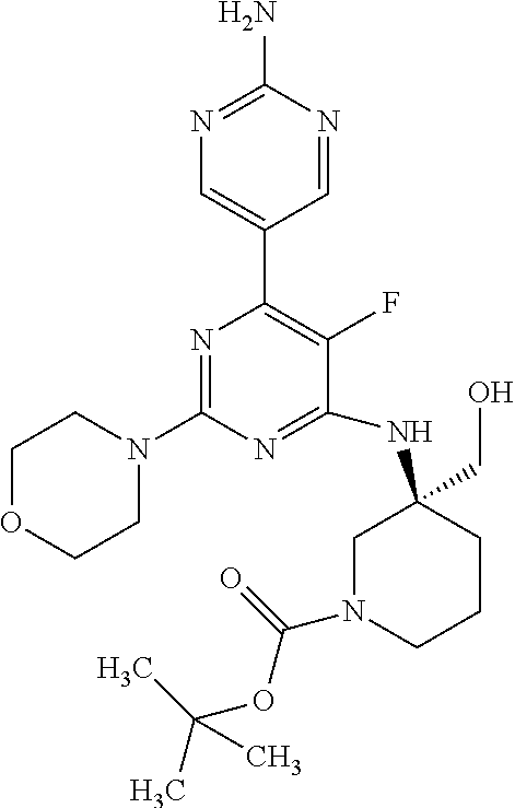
N1=C(N)N=CC(C2=C(F)C(NC3(CO)CN(C(=O)OC(C)(C)C)CCC3)=NC(N3CCOCC3)=N2)=C1
